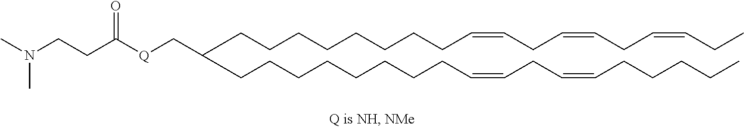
C(CCCCCCC=CCC=CCC=CCC)CC(CCCCCCCCC=CCC=CCCCCC)C[Q]C(CCN(C)C)=O
